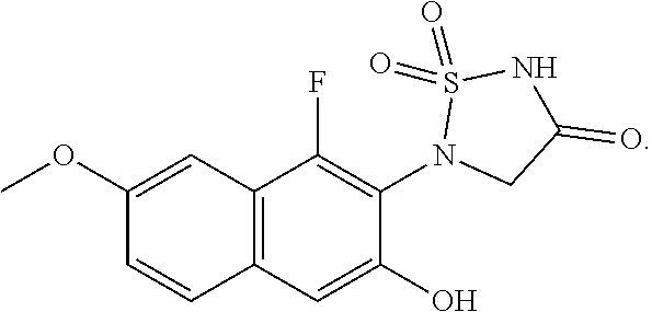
C1(OC)=CC2=C(C=C1)C=C(O)C(N1CC(=O)NS1(=O)=O)=C2F
